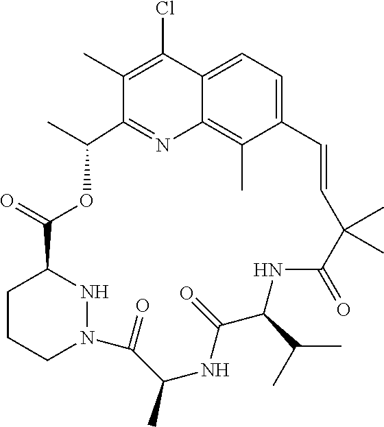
C1CCN2NC1C(=O)OC(C)C1=NC3=C(C)C(=CC=C3C(Cl)=C1C)C=CC(C)(C)C(=O)NC(C(C)C)C(=O)NC(C)C2=O
